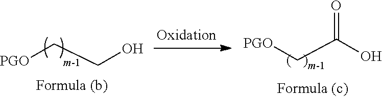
[PGO]CCO.C(=O)(C[PGO])O
